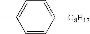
CC1=CC=C([C8H17])C=C1
